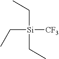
[Si](CC)(CC)(CC)[CF3]
